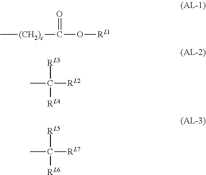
C[(CH2)c]C(O[RL1])=O.CC([RL2])([RL3])[RL4].CC([RL7])([RL5])[RL6]
